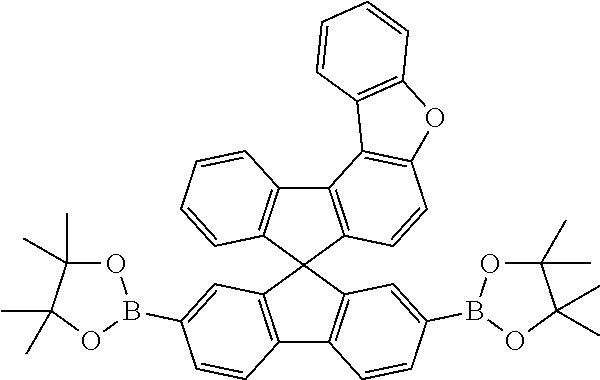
C12=C(C3(C4=C1C=CC=C4)C1=C(C4=C3C=C(B3OC(C)(C)C(C)(C)O3)C=C4)C=CC(B3OC(C)(C)C(C)(C)O3)=C1)C=CC1=C2C2=C(O1)C=CC=C2
